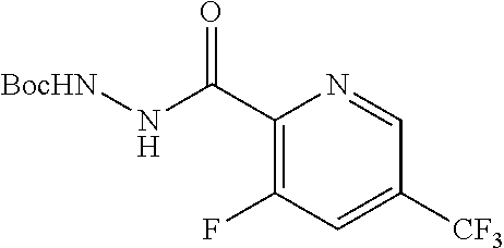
C(C1=C(F)C=C([CF3])C=N1)(N[BocHN])=O
